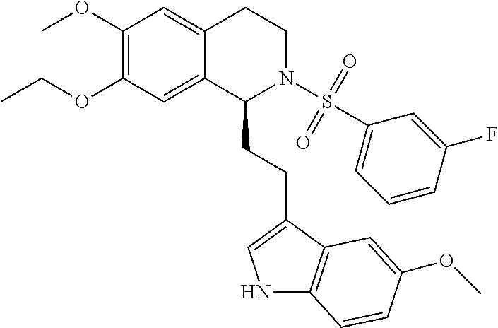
COC1=C(OCC)C=C2C(=C1)CCN(S(=O)(=O)C1=CC=CC(F)=C1)C2CCC1=CNC2=C1C=C(OC)C=C2
